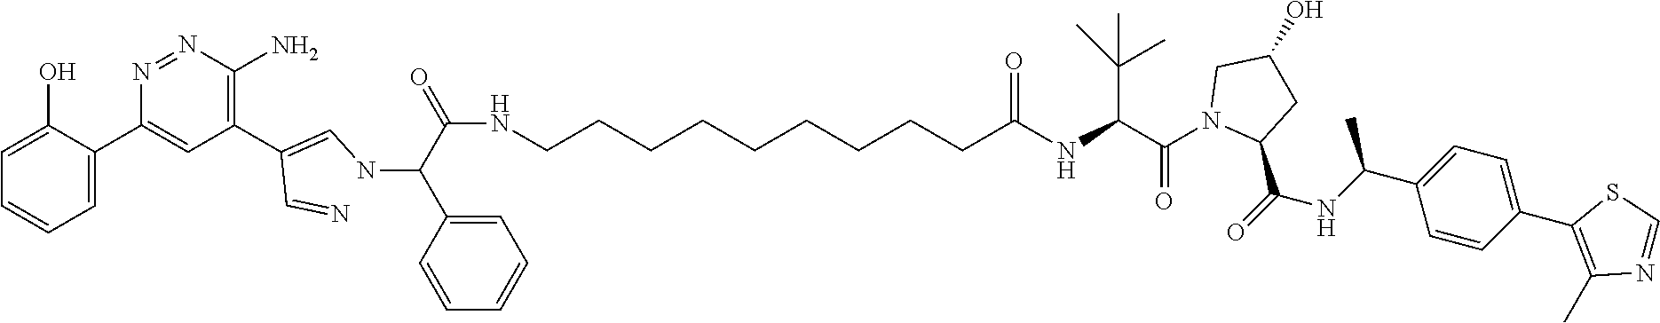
C1=C(O)C(C2=CC(C(C=N)=CNC(C3=CC=CC=C3)C(NCCCCCCCCCC(NC(C(C)(C)C)C(N3C(C(=O)NC(C4=CC=C(C5=C(C)N=CS5)C=C4)C)CC(O)C3)=O)=O)=O)=C(N)N=N2)=CC=C1
